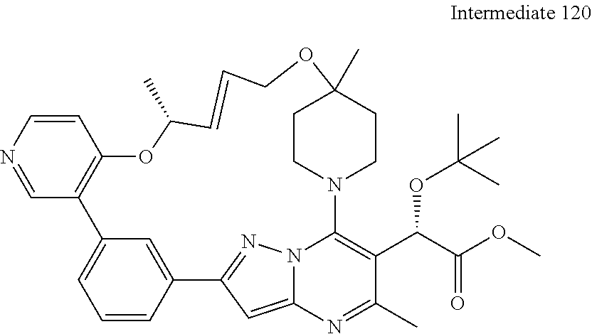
C12=CC=CC(=C1)C1=NN3C(=C1)N=C(C)C(C(C(OC)=O)OC(C)(C)C)=C3N1CCC(C)(CC1)OCC=CC(C)OC1=C2C=NC=C1
